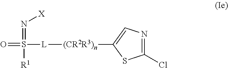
O=S([R1])(=N[X])[L][(CR2R3)n]C1=CN=C(Cl)S1
